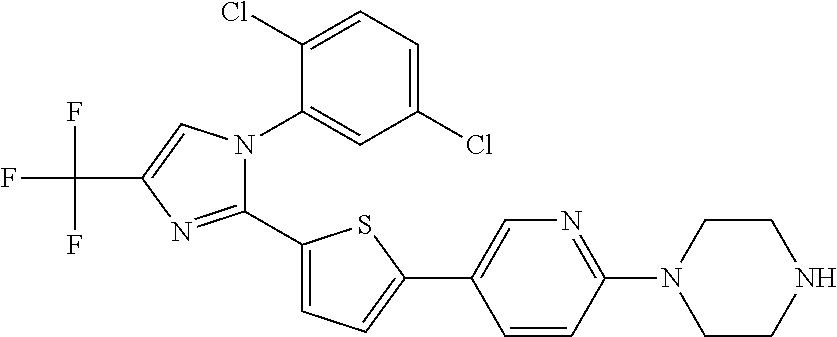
C1(Cl)=CC=C(Cl)C(N2C(C3=CC=C(C4=CN=C(N5CCNCC5)C=C4)S3)=NC(C(F)(F)F)=C2)=C1
